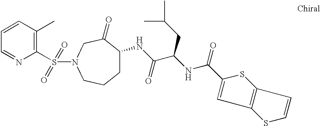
C1(S(=O)(=O)N2CC(=O)C(NC(C(NC(=O)C3=CC4=C(S3)C=CS4)CC(C)C)=O)CCC2)=C(C)C=CC=N1
